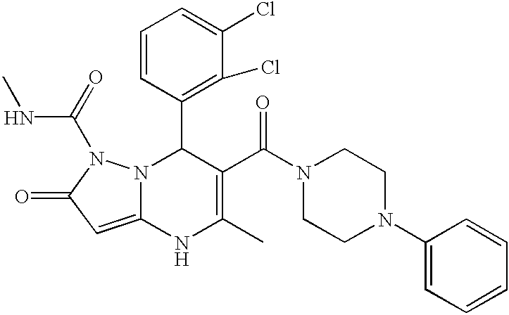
C1=CC(C2N3C(=CC(=O)N3C(=O)NC)NC(C)=C2C(N2CCN(C3=CC=CC=C3)CC2)=O)=C(Cl)C(Cl)=C1
